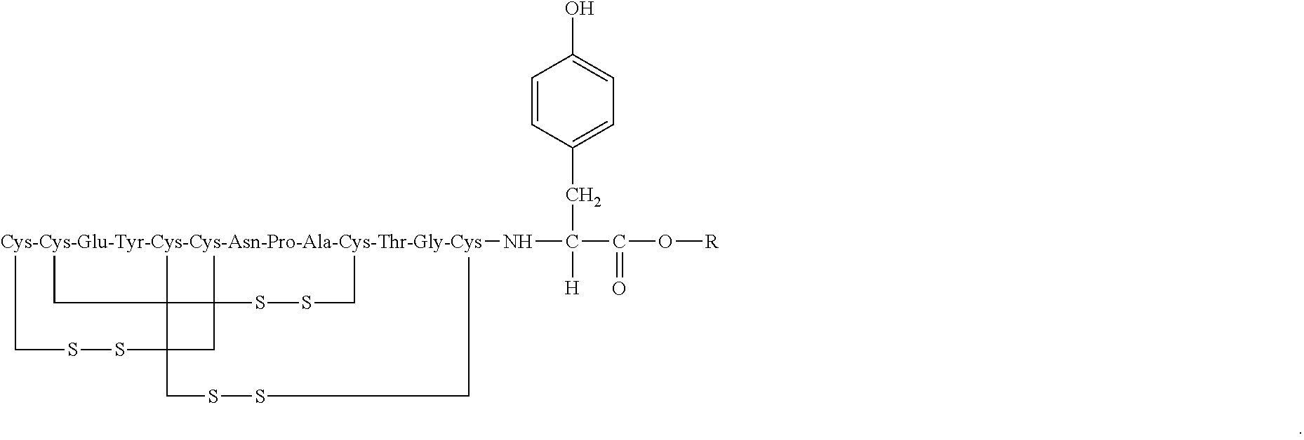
C1=CC(CC([H])(C(O[R])=O)N[Cys-Cys-Glu-Tyr-Cys-Cys-Asn-Pro-Ala-Cys-Thr-Gly-Cys])=CC=C1O.CCC1(C)C(C)(SSCC)CC1(SSCC)CSSCC
